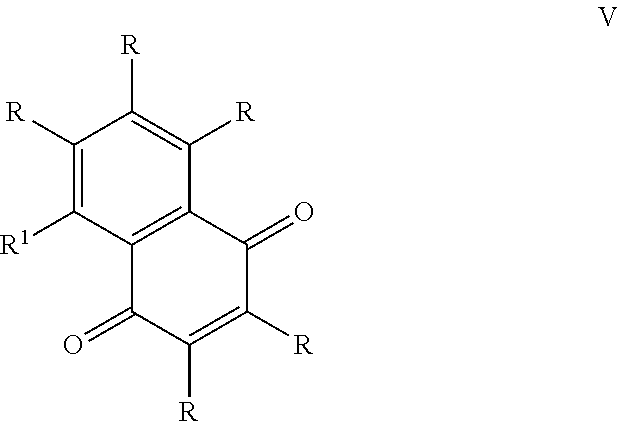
C1([R])=C([R1])C2=C(C([R])=C1[R])C(=O)C([R])=C([R])C2=O
